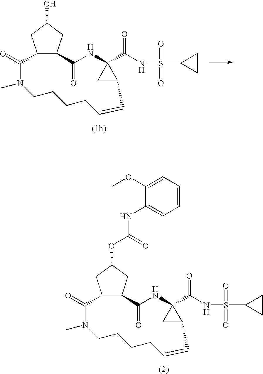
C12C(CC(O)C1)C(=O)NC1(C(NS(=O)(=O)C3CC3)=O)CC1C=CCCCCN(C)C2=O.C12C(CC(OC(=O)NC3=CC=CC=C3OC)C1)C(=O)NC1(C(NS(=O)(=O)C3CC3)=O)CC1C=CCCCCN(C)C2=O
